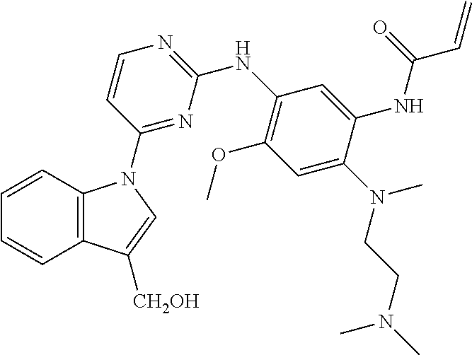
C1=CC2=C(C=C1)N(C1=NC(NC3=C(OC)C=C(N(CCN(C)C)C)C(NC(C=C)=O)=C3)=NC=C1)C=C2[CH2OH]
